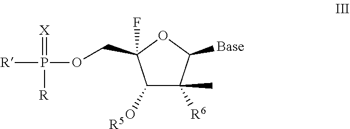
C1(O)C(C)([R6])C([Base])OC1(COP(=[X])([R])[R])F.[R5]
